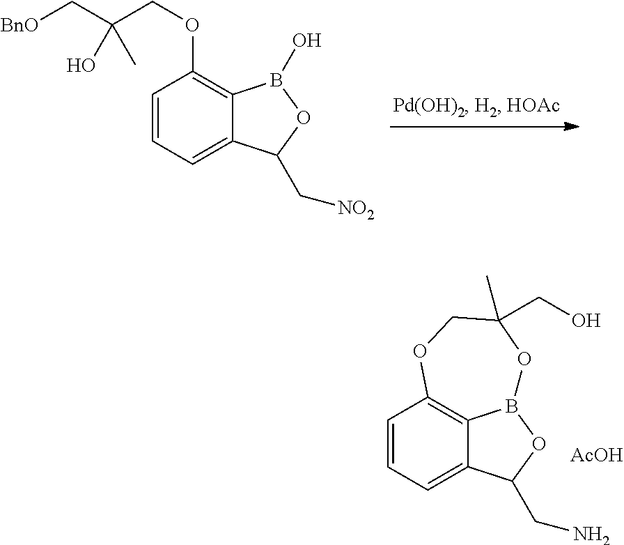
C1=CC=C2C3=C1OCC(CO)(C)OB3OC2CN.[AcOH].C1=CC=C2C(=C1OCC(C[BnO])(O)C)B(O)OC2C[NO2]
